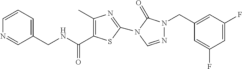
C1=CC=C(CNC(=O)C2=C(C)N=C(N3C(=O)N(CC4=CC(F)=CC(F)=C4)N=C3)S2)C=N1
